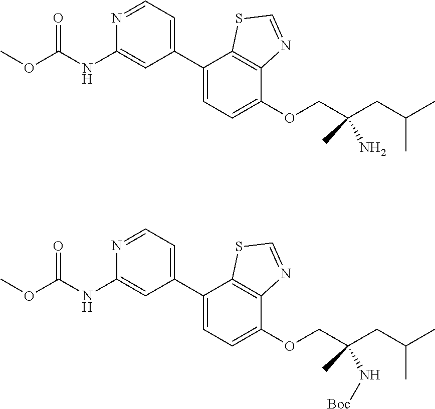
C1(C2=CC=C(OCC(CC(C)C)(C)N)C3=C2SC=N3)=CC=NC(NC(OC)=O)=C1.C1(C2=CC=C(OCC(CC(C)C)(C)N[Boc])C3=C2SC=N3)=CC=NC(NC(OC)=O)=C1
